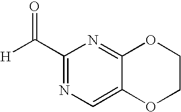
C1(C([H])=O)=NC=C2C(=N1)OCCO2
